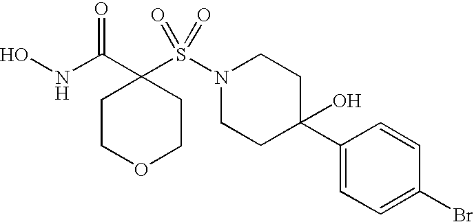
S(N1CCC(C2=CC=C(Br)C=C2)(O)CC1)(C1(C(NO)=O)CCOCC1)(=O)=O
